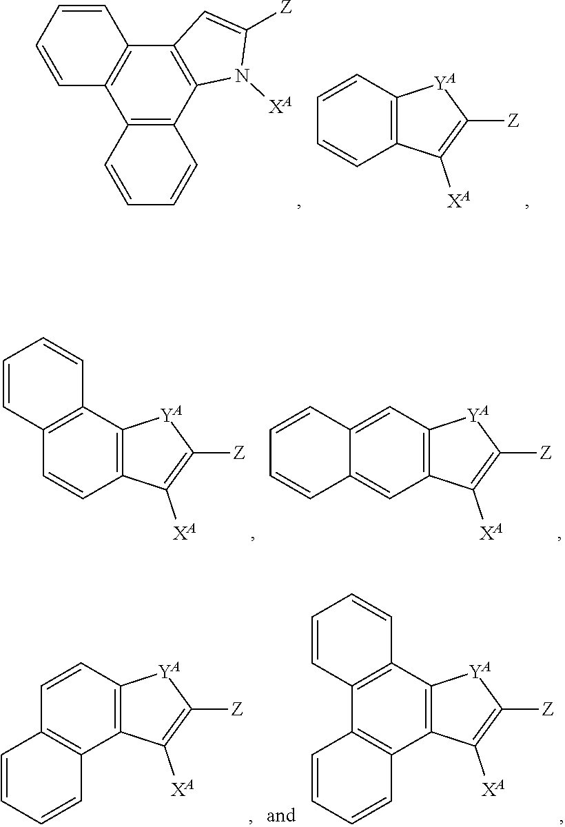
C12=C(C3=C(C4=C1C=CC=C4)C=C([Z])N3[XA])C=CC=C2.C12=C(C=CC=C1)[YA]C([Z])=C2[XA].C12=C(C3=C(C=C1)C=CC=C3)[YA]C([Z])=C2[XA].C12=C(C=C3C(=C1)C=CC=C3)[YA]C([Z])=C2[XA].C12=C(C=CC3=C1C=CC=C3)[YA]C([Z])=C2[XA].C12=C(C3=C(C4=C1C=CC=C4)C=CC=C3)[YA]C([Z])=C2[XA]
